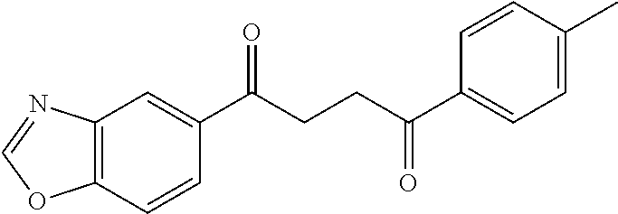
C1(C(CCC(C2=CC=C(C)C=C2)=O)=O)=CC2=C(C=C1)OC=N2
